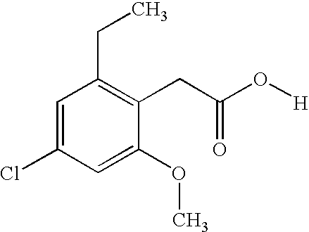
C1=C(Cl)C=C(OC)C(CC(O[H])=O)=C1CC
